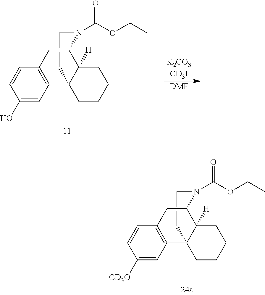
C1CN(C(OCC)=O)C2C3([H])C1(C1=C(C=CC([CD3O])=C1)C2)CCCC3.C1CN(C(OCC)=O)C2C3([H])C1(C1=C(C=CC(O)=C1)C2)CCCC3.[K2CO3CD3I].[DMF]
